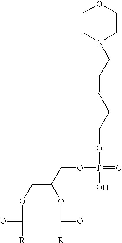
O(CC(OC(=O)[R])COP(O)(=O)OCCNCCN1CCOCC1)C(=O)[R]
